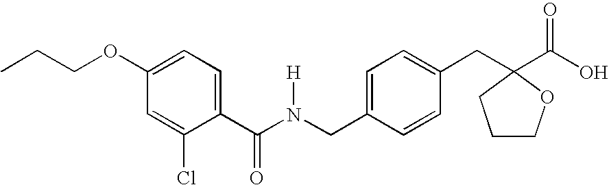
C1(OCCC)=CC=C(C(N(CC2=CC=C(CC3(C(O)=O)CCCO3)C=C2)[H])=O)C(Cl)=C1
